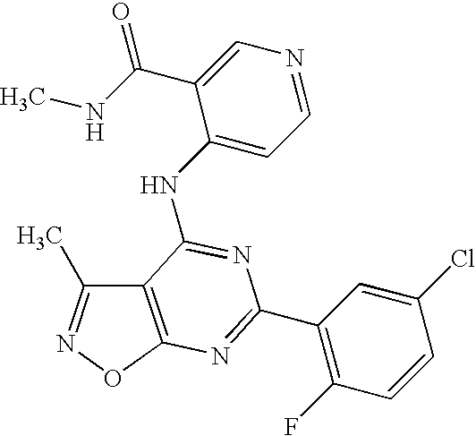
C12=C(ON=C1C)N=C(C1=C(F)C=CC(Cl)=C1)N=C2NC1=CC=NC=C1C(NC)=O
